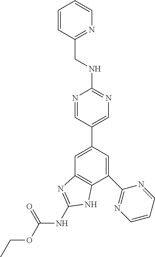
C1=C(C2=CN=C(NCC3=NC=CC=C3)N=C2)C=C(C2=NC=CC=N2)C2=C1N=C(NC(=O)OCC)N2
